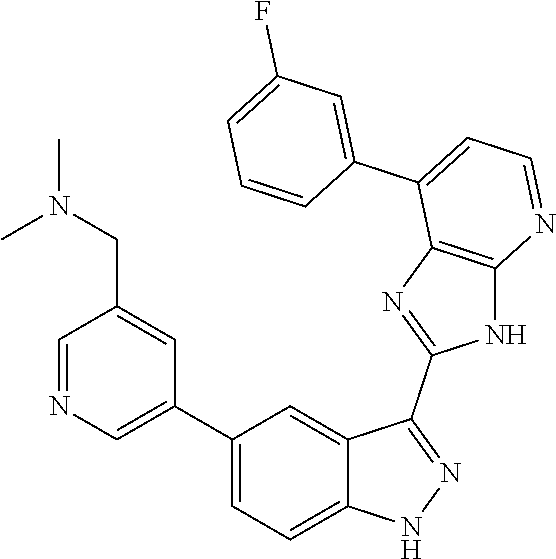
C1=NC=C(C2=CC=C3C(=C2)C(C2=NC4=C(N2)N=CC=C4C2=CC(F)=CC=C2)=NN3)C=C1CN(C)C
